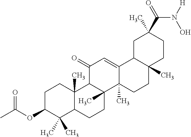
C1C(OC(=O)C)C(C)(C)C2C(C)(C1)C1C(C)(CC2)C2(C)C(=CC1=O)C1C(C)(CC2)CCC(C(N([H])O)=O)(C)C1
